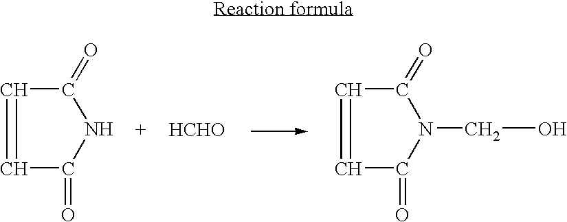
C1=CC(=O)NC1=O.[HCHO].C1=CC(=O)N(CO)C1=O
